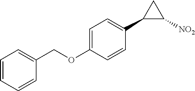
C1=CC=CC(COC2=CC=C(C3C([NO2])C3)C=C2)=C1
